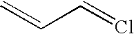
C=CC=Cl
